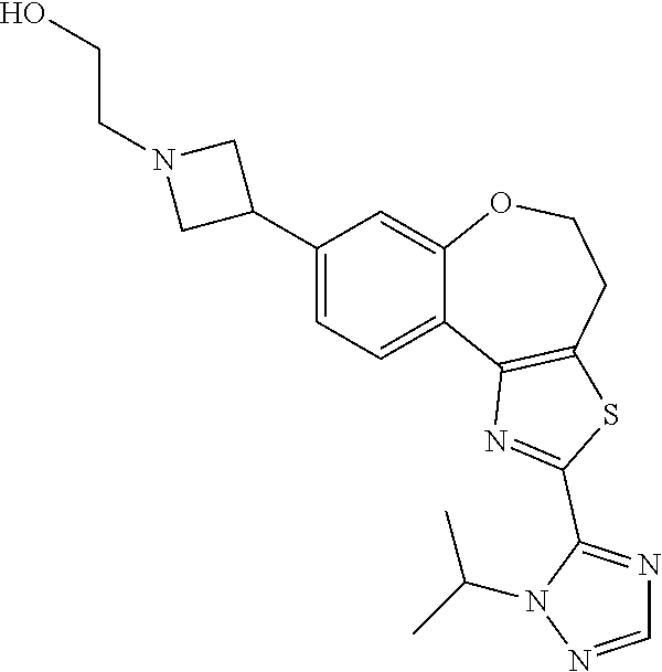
C1(C2CN(CCO)C2)=CC=C2C(=C1)OCCC1=C2N=C(C2=NC=NN2C(C)C)S1
